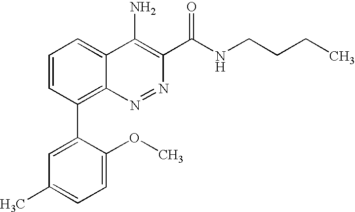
C1=CC(C2=CC(C)=CC=C2OC)=C2C(=C1)C(N)=C(C(NCCCC)=O)N=N2
